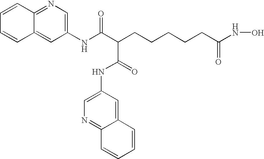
C(CCCCCC(=O)NO)(C(NC1=CN=C2C(=C1)C=CC=C2)=O)C(=O)NC1=CN=C2C(=C1)C=CC=C2
